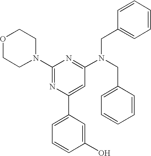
C1(N2CCOCC2)=NC(C2=CC=CC(O)=C2)=CC(N(CC2=CC=CC=C2)CC2=CC=CC=C2)=N1
